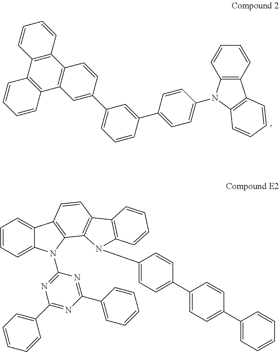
C12=C(C3=C(C4=C1C=CC=C4)C=C(C1=CC=CC(C4=CC=C(N5C6=C(C=CC=C6)C6=C5C=CC=C6)C=C4)=C1)C=C3)C=CC=C2.C1=CC=C2C(=C1)C1=C(C3=C(C=C1)C1=C(N3C3=CC=C(C4=CC=C(C5=CC=CC=C5)C=C4)C=C3)C=CC=C1)N2C1=NC(C2=CC=CC=C2)=NC(C2=CC=CC=C2)=N1
